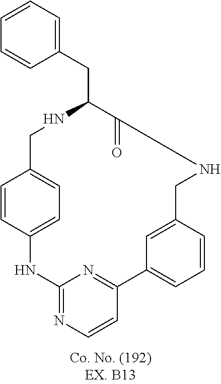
C12=NC=CC(=N1)C1=CC=CC(=C1)CNC(=O)C(CC1=CC=CC=C1)NCC1=CC=C(N2)C=C1
